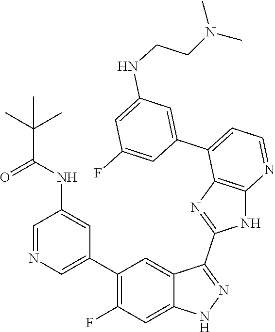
C1=NC=C(C2=C(F)C=C3C(=C2)C(C2=NC4=C(N2)N=CC=C4C2=CC(NCCN(C)C)=CC(F)=C2)=NN3)C=C1NC(C(C)(C)C)=O
